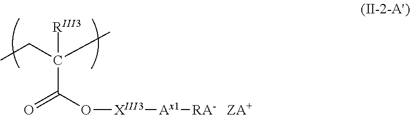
CCC(C)(C(O[XIII3][Ax1][RA-   ZA+])=O)[RIII3]
